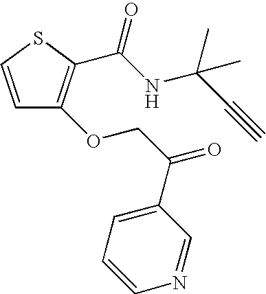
C1=CSC(C(NC(C#C)(C)C)=O)=C1OCC(C1=CC=CN=C1)=O
